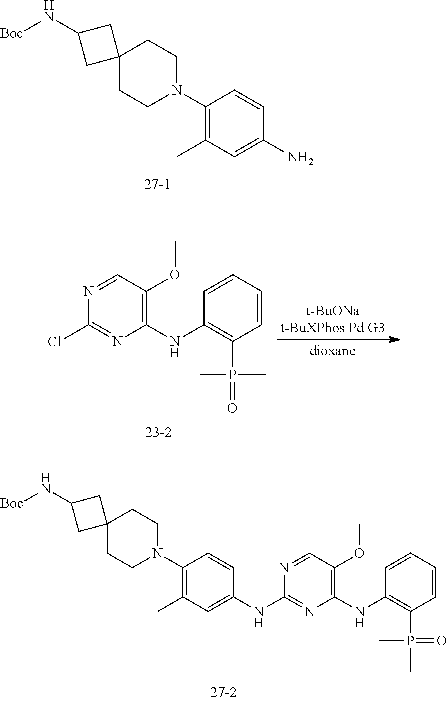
C1C2(CC1N[Boc])CCN(C1=C(C)C=C(N)C=C1)CC2.C1(Cl)=NC(NC2=C(P(=O)(C)C)C=CC=C2)=C(OC)C=N1.C1C2(CC1N[Boc])CCN(C1=C(C)C=C(NC3=NC(NC4=C(P(=O)(C)C)C=CC=C4)=C(OC)C=N3)C=C1)CC2
